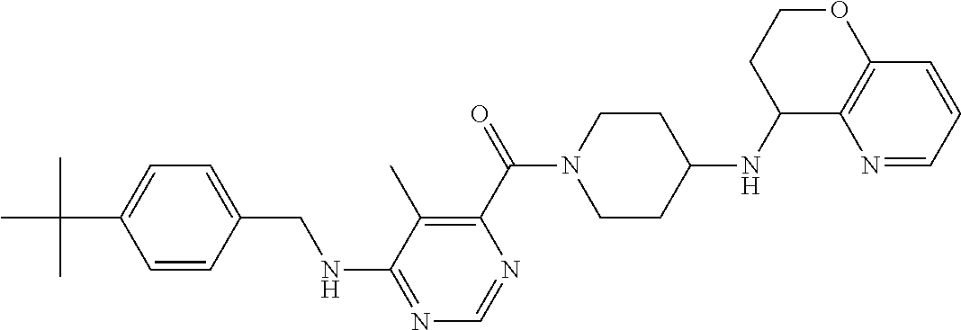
C1=CC(CNC2=NC=NC(C(=O)N3CCC(NC4C5=C(OCC4)C=CC=N5)CC3)=C2C)=CC=C1C(C)(C)C
